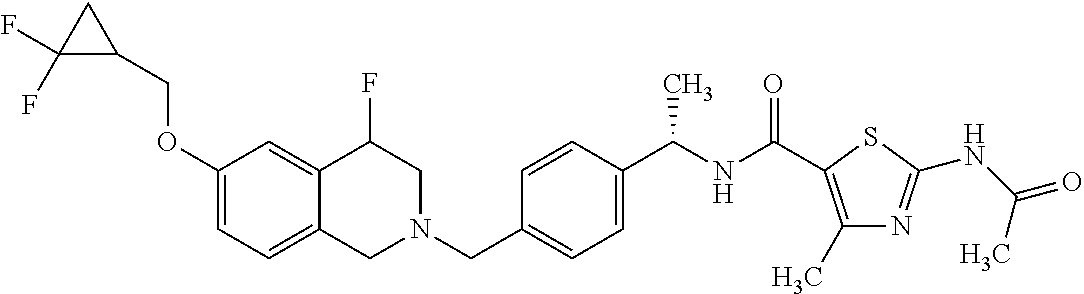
C1(OCC2CC2(F)F)=CC=C2C(=C1)C(F)CN(CC1=CC=C(C(NC(=O)C3=C(C)N=C(NC(=O)C)S3)C)C=C1)C2
